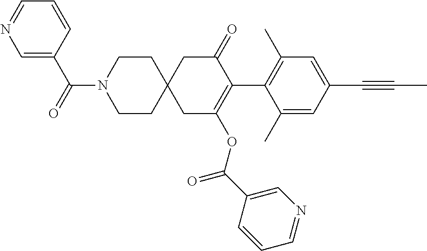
C1(C)=CC(C#CC)=CC(C)=C1C1=C(OC(C2=CN=CC=C2)=O)CC2(CC1=O)CCN(C(=O)C1=CN=CC=C1)CC2
